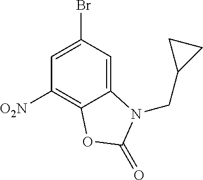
C1=C(Br)C=C2C(=C1[O2N])OC(=O)N2CC1CC1
